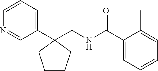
C1(C(NCC2(C3=CC=CN=C3)CCCC2)=O)=CC=CC=C1C
